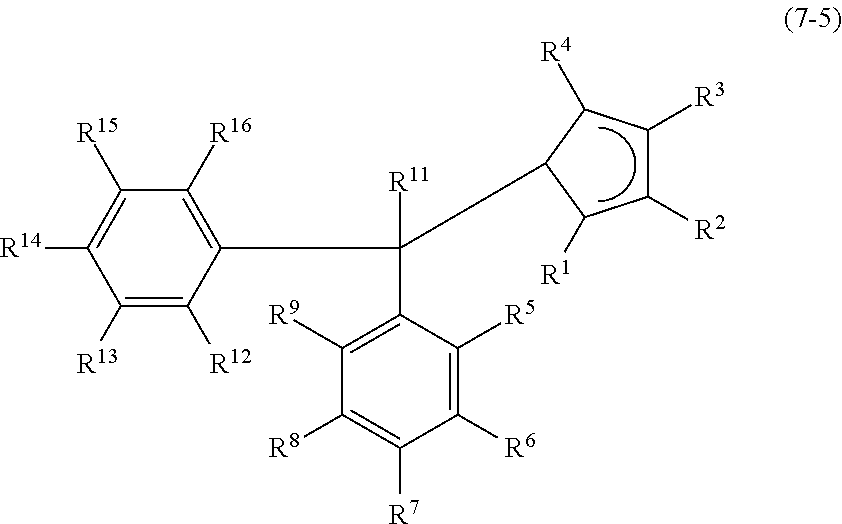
C1([R6])=C([R5])C(C(C2=C([R16])C([R15])=C([R14])C([R13])=C2[R12])([R11])C2C([R4])C([R3])C([R2])C2[R1])=C([R9])C([R8])=C1[R7]
